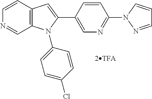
C1=CC2=C(C=N1)N(C1=CC=C(Cl)C=C1)C(C1=CN=C(N3N=CC=C3)C=C1)=C2
